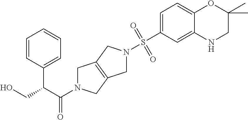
C1N(C(C(CO)C2=CC=CC=C2)=O)CC2=C1CN(S(C1=CC=C3C(=C1)NCC(C)(C)O3)(=O)=O)C2
